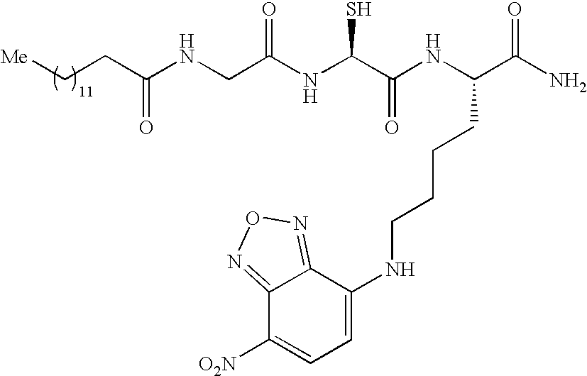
[Me]CCC(NCC(NC(C(NC(C(N)=O)CCCCNC1=CC=C([O2N])C2=NON=C12)=O)S)=O)=O
